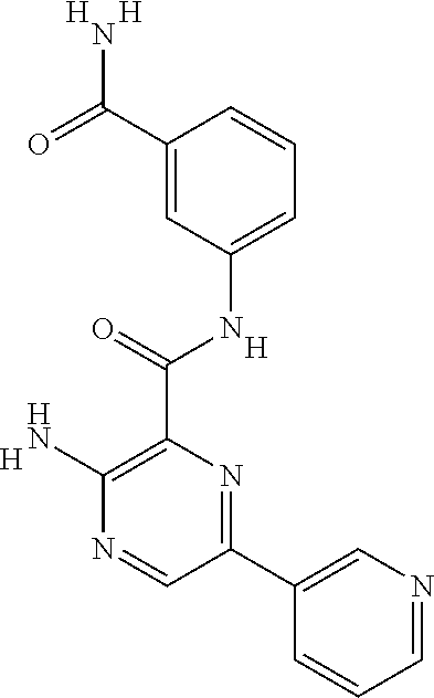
C1=NC=C(C2=NC(C(=O)NC3=CC=CC(C(=O)N)=C3)=C(N)N=C2)C=C1.[H].[H].[H].[H]
